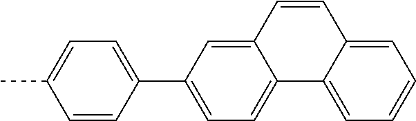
C1=C(C2=CC=C3C(=C2)C=CC2=CC=CC=C32)C=CC(C)=C1
